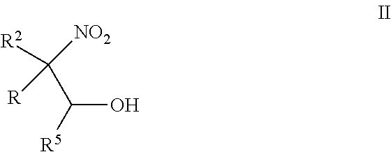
C([R2])([NO2])(C([R5])O)[R]
